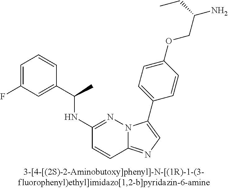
C1(NC(C2=CC(F)=CC=C2)C)=NN2C(=NC=C2C2=CC=C(OCC(N)CC)C=C2)C=C1
